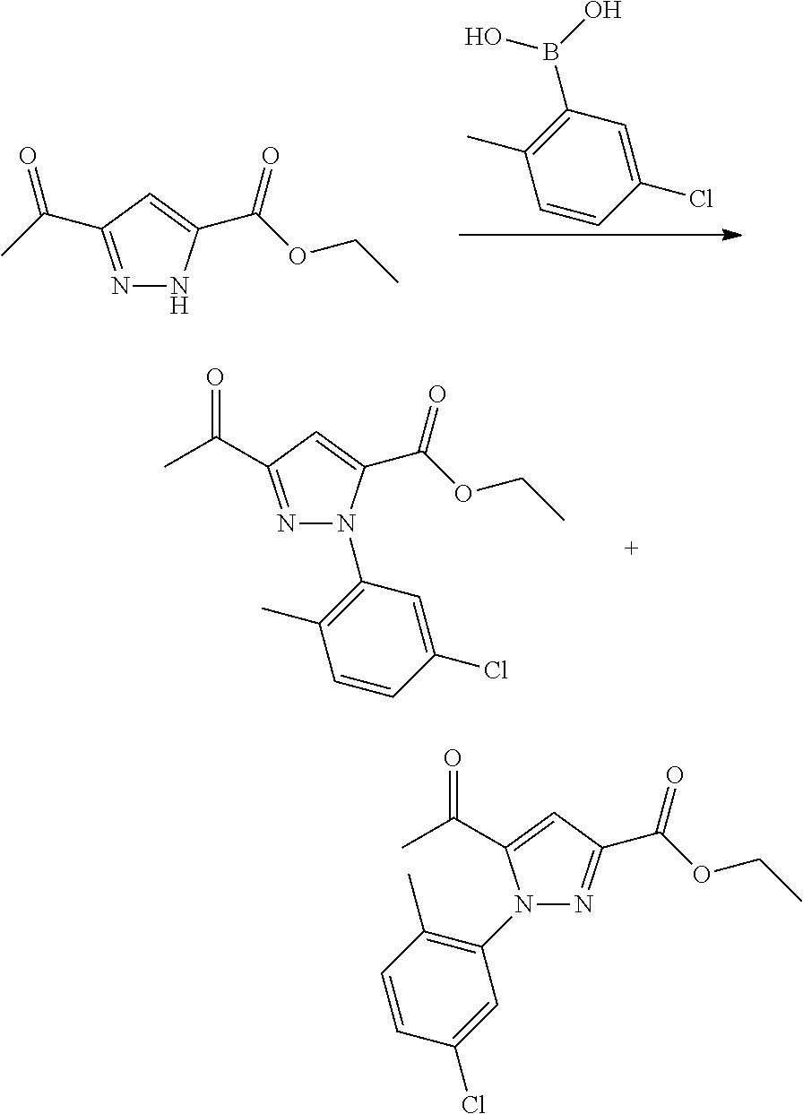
CC1=C(B(O)O)C=C(Cl)C=C1.N1=C(C(C)=O)C=C(C(OCC)=O)N1.N1=C(C(C)=O)C=C(C(OCC)=O)N1C1=C(C)C=CC(Cl)=C1.N1(C2=C(C)C=CC(Cl)=C2)N=C(C(OCC)=O)C=C1C(C)=O
